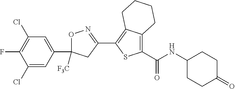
O1C(C2=CC(Cl)=C(F)C(Cl)=C2)([F3C])CC(C2=C3C(=C(C(=O)NC4CCC(=O)CC4)S2)CCCC3)=N1
